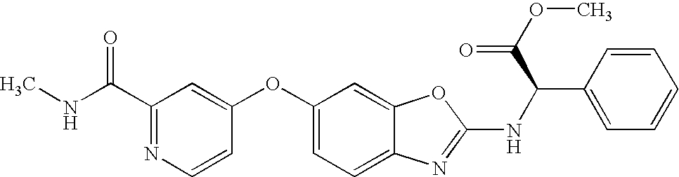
CNC(C1=NC=CC(OC2=CC=C3C(=C2)OC(NC(C2=CC=CC=C2)C(OC)=O)=N3)=C1)=O
